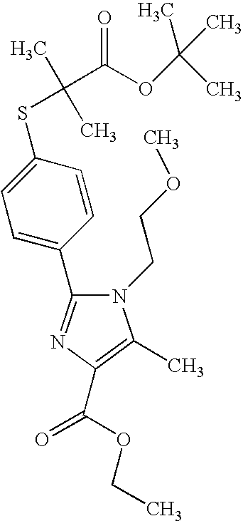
C1(C2=NC(C(OCC)=O)=C(C)N2CCOC)=CC=C(SC(C)(C)C(OC(C)(C)C)=O)C=C1
